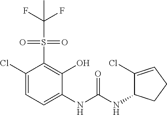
C1(Cl)=CC=C(NC(NC2C(Cl)=CCC2)=O)C(O)=C1S(=O)(=O)C(F)(F)C
